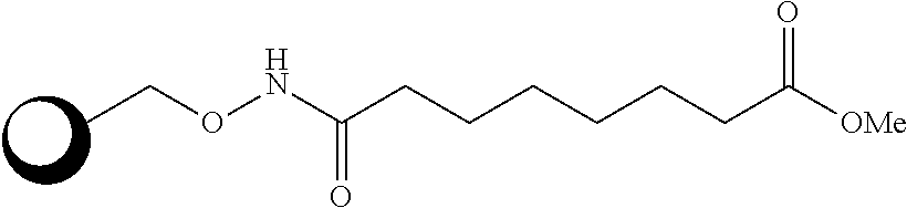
O(NC(CCCCCCC([OMe])=O)=O)CC
